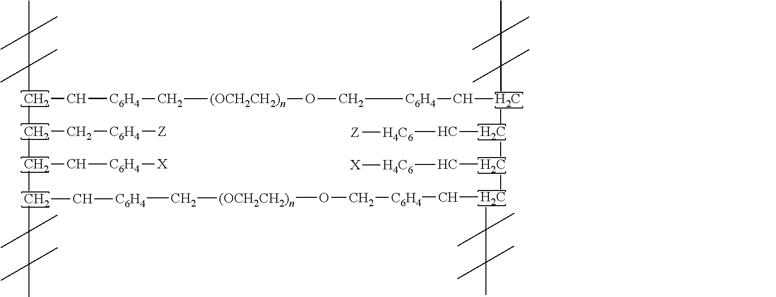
CC(C)(C)C(C)(C)C1C(C[C6H4][Z])C(C[C6H4][X])C(C(C)(C)C(C)(C)C)C[C6H4]C[(OCH2CH2)n]OC[C6H4]CC(C(C)(C)C(C)(C)C)C(C[H4C6][X])C(C[H4C6][Z])C(C(C)(C)C(C)(C)C)C[C6H4]CO[(OCH2CH2)n]C[C6H4]C1
